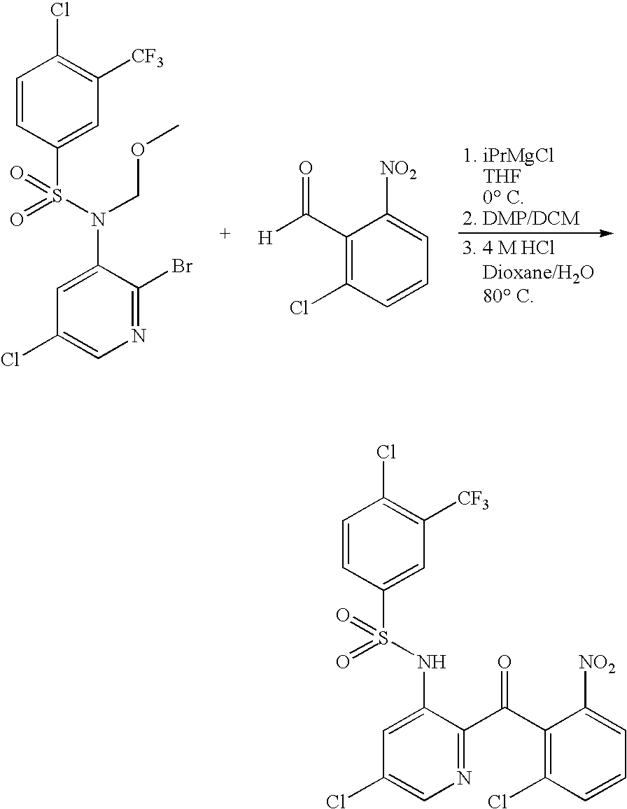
C1(Cl)=CN=C(Br)C(N(S(=O)(=O)C2=CC([CF3])=C(Cl)C=C2)COC)=C1.[H]C(C1=C(Cl)C=CC=C1[NO2])=O.C1(Cl)=CN=C(C(C2=C(Cl)C=CC=C2[NO2])=O)C(NS(=O)(=O)C2=CC([CF3])=C(Cl)C=C2)=C1
